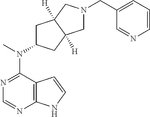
C12=C(N=CN=C1N(C)C1CC3([H])C([H])(C1)CN(CC1=CC=CN=C1)C3)NC=C2
